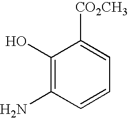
C1(O)=C(N)C=CC=C1[CO2CH3]
